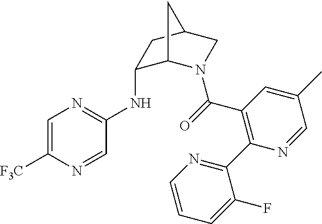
C1=C([F3C])N=CC(NC2C3N(C(=O)C4=C(C5=NC=CC=C5F)N=CC(C)=C4)CC(C2)C3)=N1
